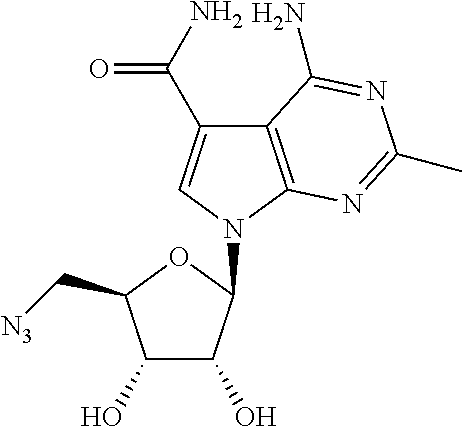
C1(O)C(O)C(N2C=C(C(N)=O)C3=C2N=C(C)N=C3N)OC1C[N3]
